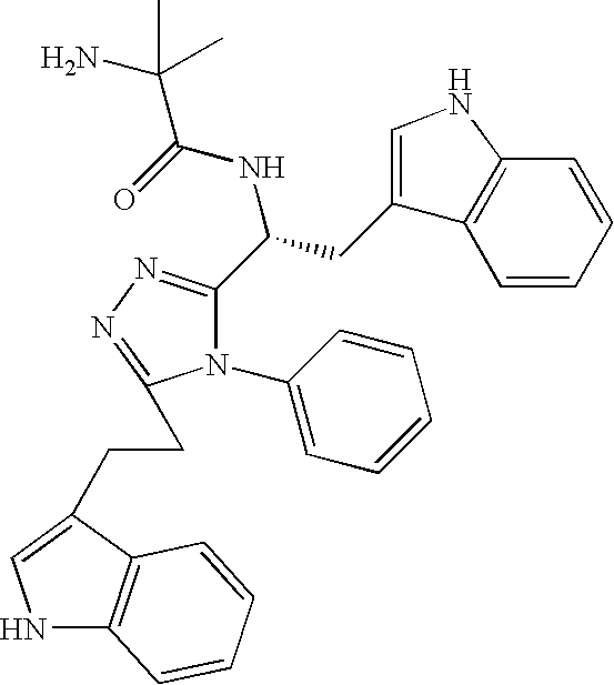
C1=CC=CC2=C1C(CC(C1=NN=C(CCC3=CNC4=C3C=CC=C4)N1C1=CC=CC=C1)NC(=O)C(C)(N)C)=CN2
